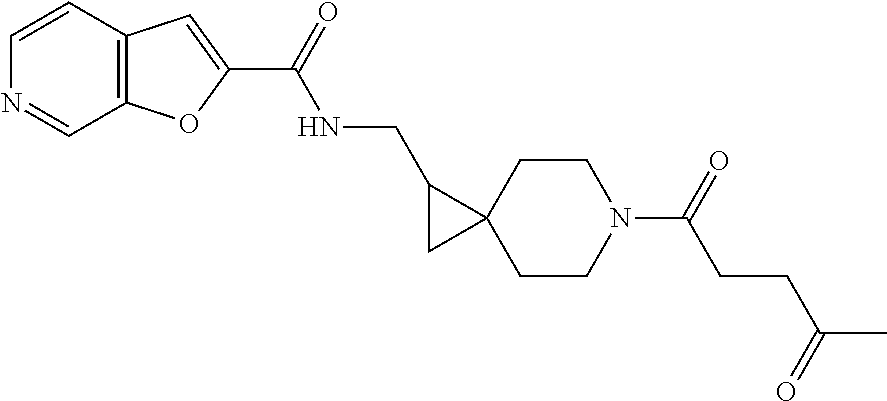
C1CC2(CCN1C(CCC(C)=O)=O)C(CNC(C1=CC3=C(O1)C=NC=C3)=O)C2
